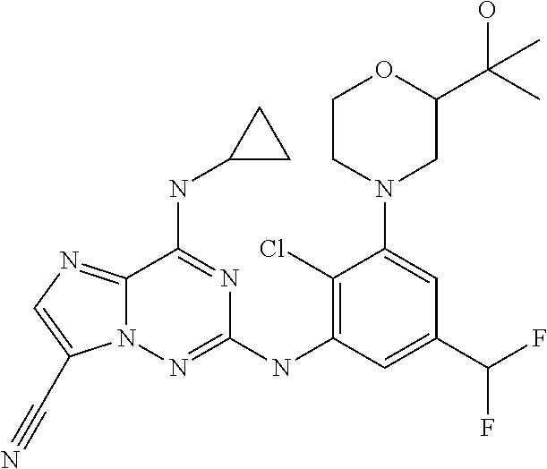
N12C(=NC=C1C#N)C(NC1CC1)=NC(NC1=C(Cl)C(N3CC(C(O)(C)C)OCC3)=CC(C(F)F)=C1)=N2
